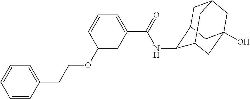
C1=CC(CCOC2=CC(C(NC3C4CC5CC(O)(CC3C5)C4)=O)=CC=C2)=CC=C1
